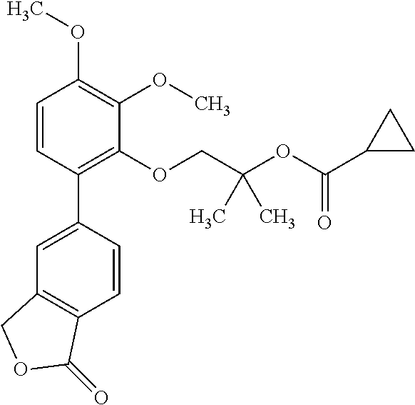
C1=CC(C2=CC3=C(C=C2)C(=O)OC3)=C(OCC(OC(C2CC2)=O)(C)C)C(OC)=C1OC
